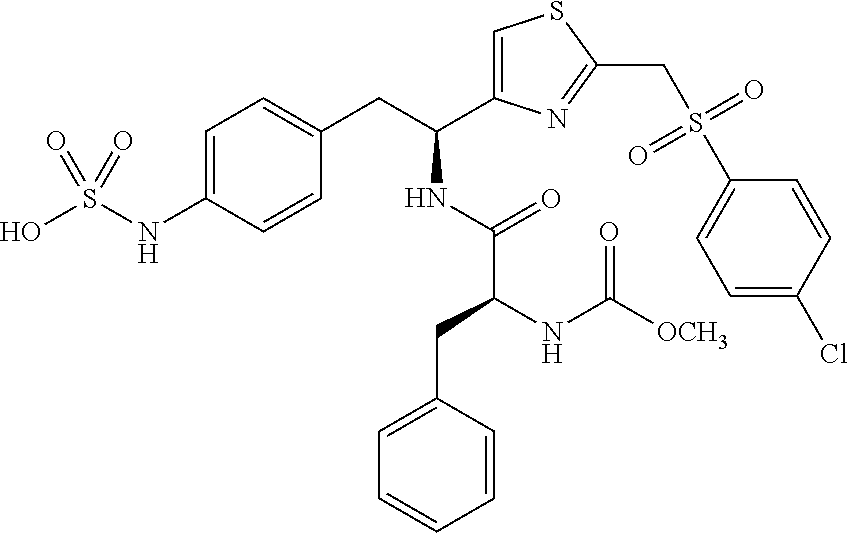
OS(NC1=CC=C(CC(C2=CSC(CS(C3=CC=C(Cl)C=C3)(=O)=O)=N2)NC(C(NC([OCH3])=O)CC2=CC=CC=C2)=O)C=C1)(=O)=O
